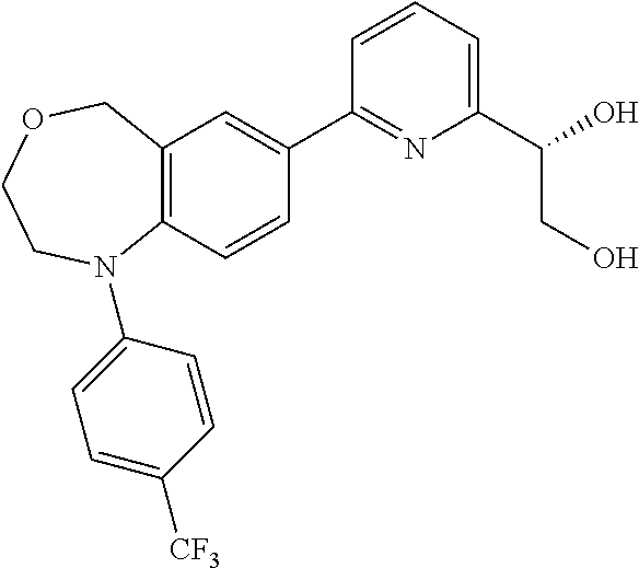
C12=C(C=CC(C3=NC(C(O)CO)=CC=C3)=C1)N(C1=CC=C([CF3])C=C1)CCOC2
